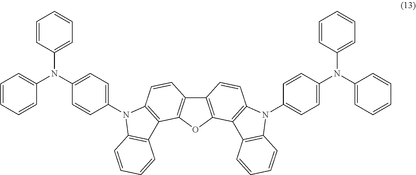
C12=C(OC3=C1C=CC1=C3C3=C(N1C1=CC=C(N(C4=CC=CC=C4)C4=CC=CC=C4)C=C1)C=CC=C3)C1=C(C=C2)N(C2=CC=C(N(C3=CC=CC=C3)C3=CC=CC=C3)C=C2)C2=C1C=CC=C2
